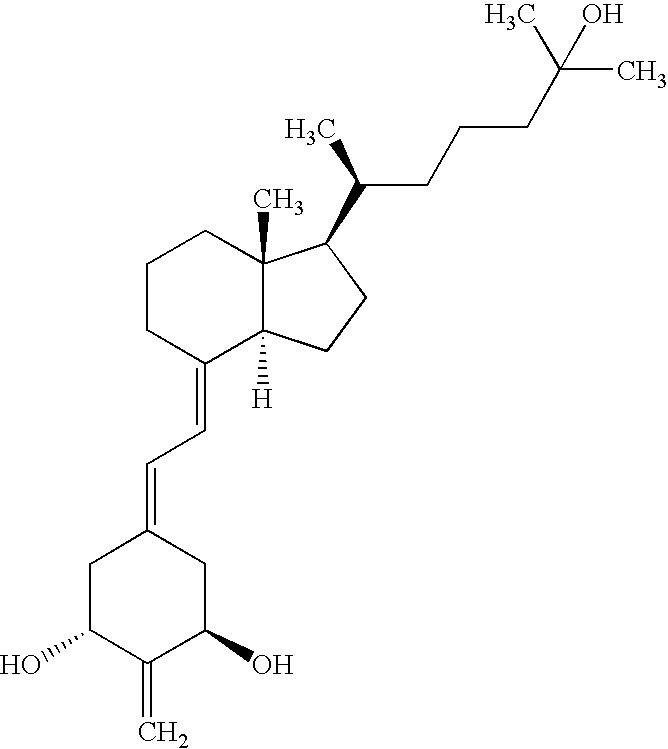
C1C(O)C(=C)C(O)CC1=CC=C1C2([H])C(C)(CCC1)C(C(CCCC(C)(C)O)C)CC2
